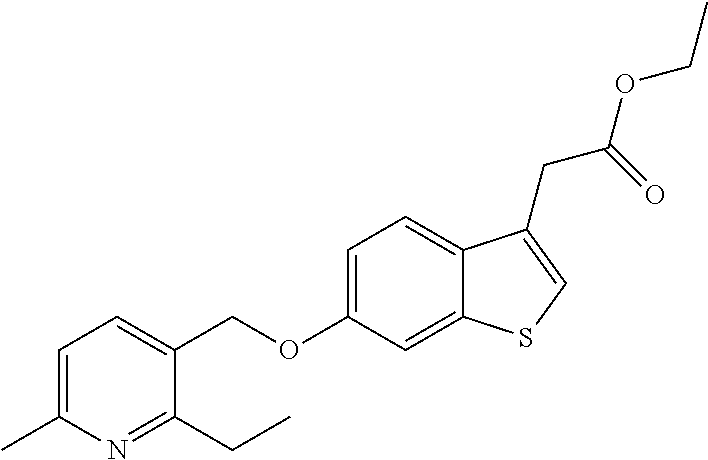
C(OC1=CC=C2C(=C1)SC=C2CC(=O)OCC)C1=CC=C(C)N=C1CC
